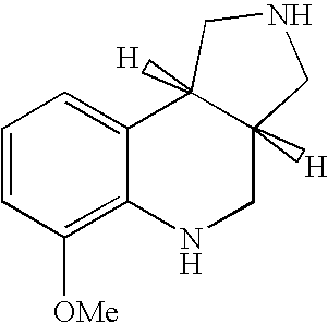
C1=CC([OMe])=C2C(=C1)C1([H])C([H])(CN2)CNC1
